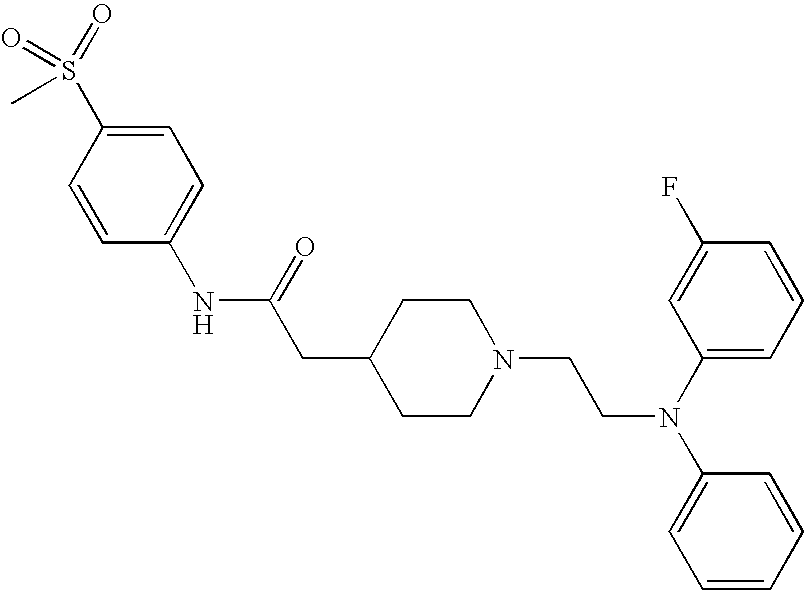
C1=CC(S(=O)(=O)C)=CC=C1NC(CC1CCN(CCN(C2=CC=CC=C2)C2=CC=CC(F)=C2)CC1)=O
